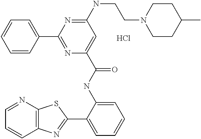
C1=NC2=C(C=C1)N=C(C1=CC=CC=C1NC(=O)C1=CC(NCCN3CCC(C)CC3)=NC(C3=CC=CC=C3)=N1)S2.Cl
